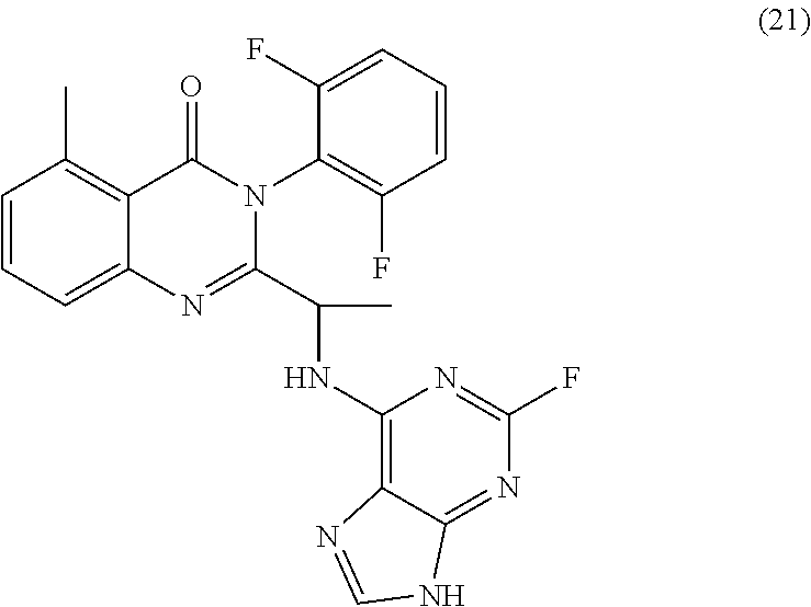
C1=CC=C2C(=C1C)C(=O)N(C1=C(F)C=CC=C1F)C(C(NC1=C3C(=NC(F)=N1)NC=N3)C)=N2
